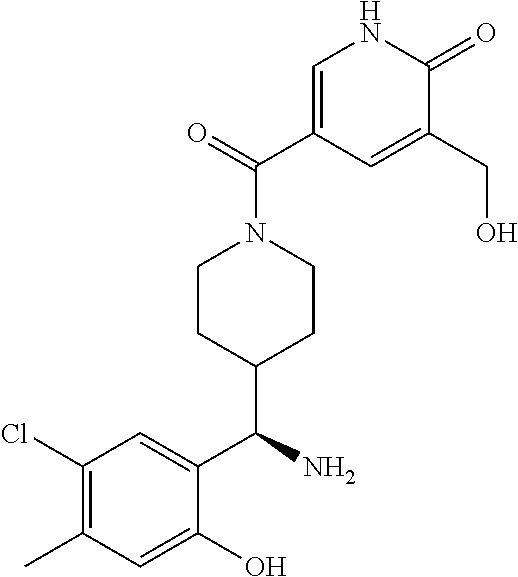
C1(Cl)=C(C)C=C(O)C(C(N)C2CCN(C(=O)C3=CNC(=O)C(CO)=C3)CC2)=C1
